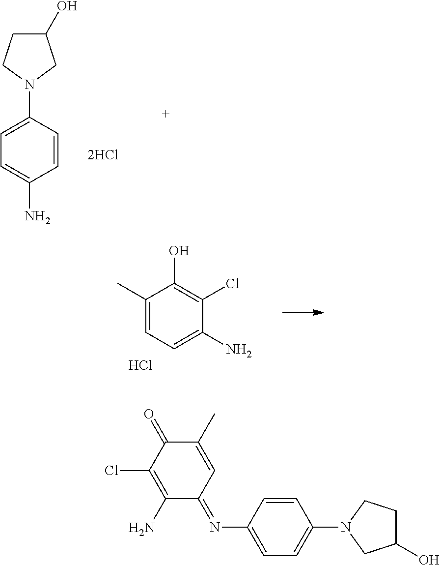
C1(C)=CC=C(N)C(Cl)=C1O.Cl.C1(O)CCN(C2=CC=C(N)C=C2)C1.C1=CC(N=C2C=C(C)C(=O)C(Cl)=C2N)=CC=C1N1CC(O)CC1
